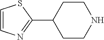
C1(C2CCNCC2)=NC=CS1
